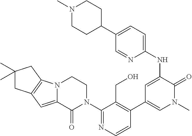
C1=CN=C(N2CCN3C(=CC4=C3CC(C)(C)C4)C2=O)C(CO)=C1C1=CN(C)C(=O)C(NC2=CC=C(C3CCN(C)CC3)C=N2)=C1
